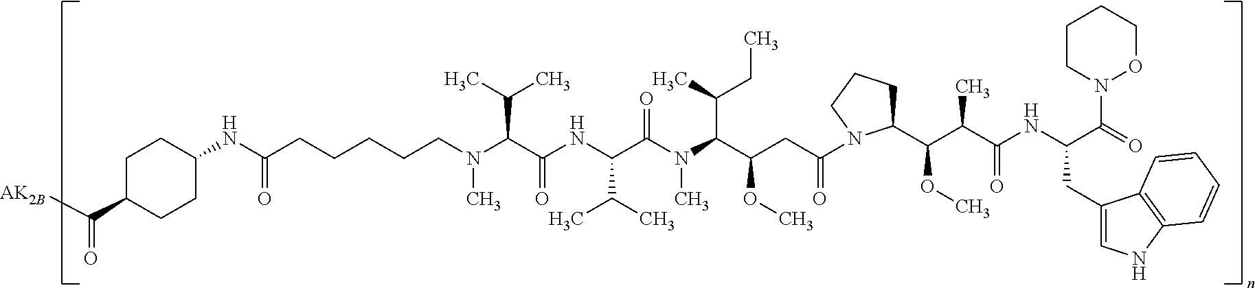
N(C(C(NC(C(N(C(C(CC(=O)N1C(C(C(C(NC(C(N2CCCCO2)=O)CC2=CNC3=C2C=CC=C3)=O)C)OC)CCC1)OC)C(C)CC)C)=O)C(C)C)=O)C(C)C)(C)CCCCCC(NC1CCC(C([AK2B])=O)CC1)=O
